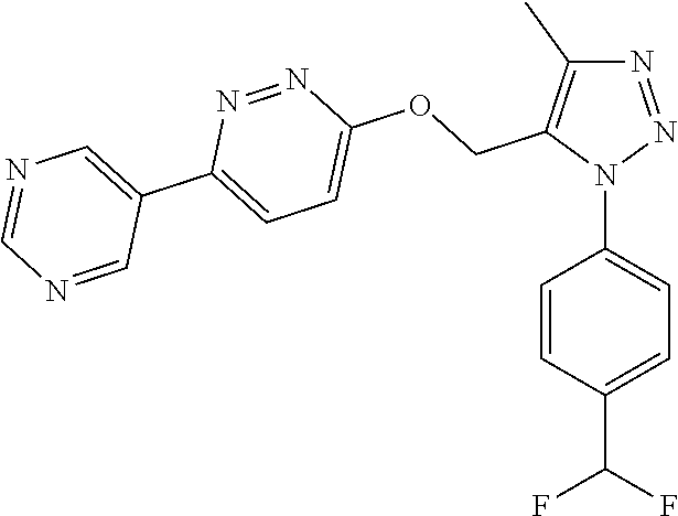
N1=NN(C2=CC=C(C(F)F)C=C2)C(COC2=CC=C(C3=CN=CN=C3)N=N2)=C1C
